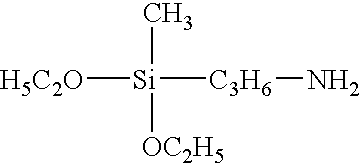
[H5C2O][Si]([C3H6]N)([OC2H5])C
